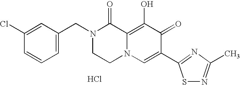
C1(Cl)=CC(CN2CCN3C(=C(O)C(=O)C(C4=NC(C)=NS4)=C3)C2=O)=CC=C1.Cl
